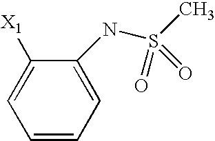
C1=CC=C(NS(C)(=O)=O)C([X1])=C1
